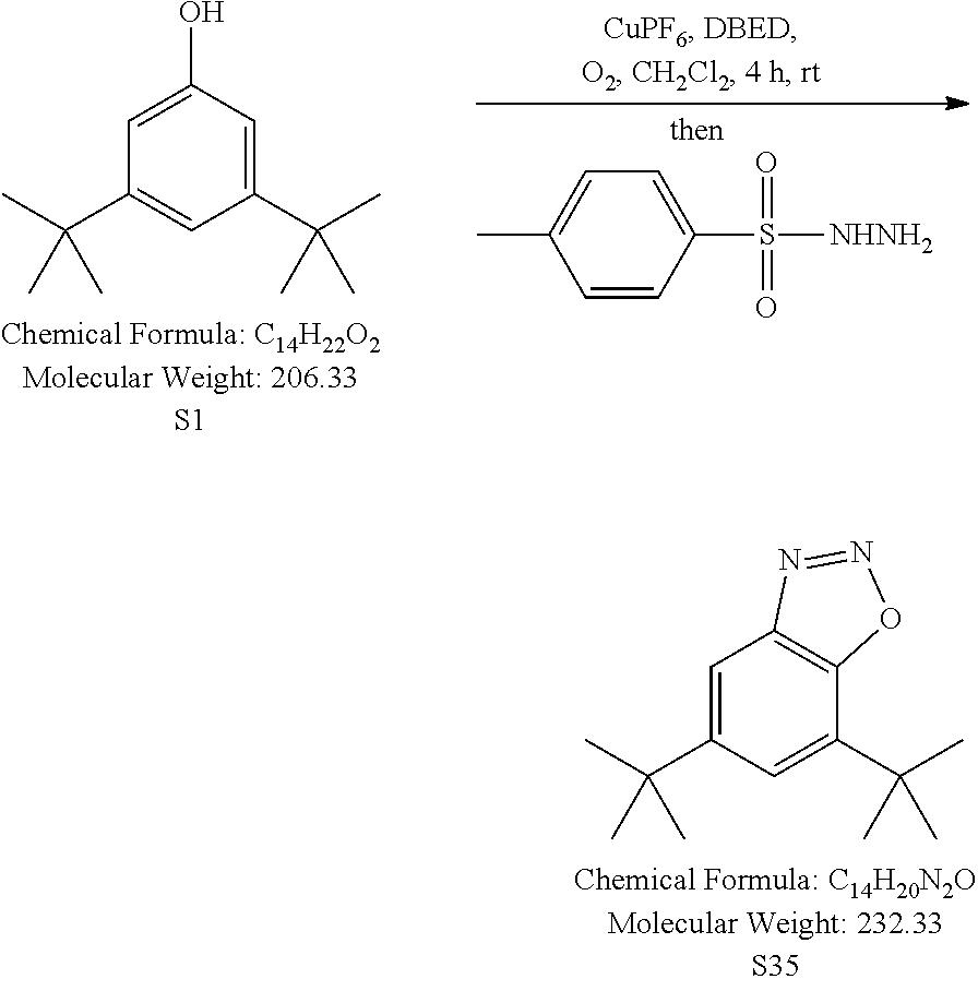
C1=C(C(C)(C)C)C=C(C(C)(C)C)C2=C1N=NO2.C1=C(O)C=C(C(C)(C)C)C=C1C(C)(C)C.C1=C(C)C=CC(S([NHNH2])(=O)=O)=C1
